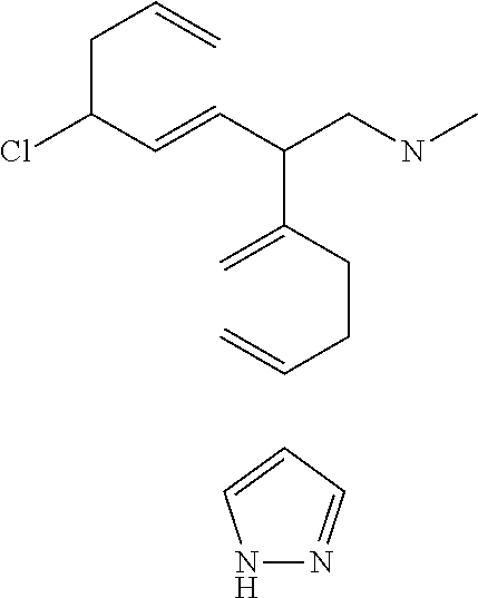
C(C(C=CC(CNC)C(=C)CCC=C)Cl)C=C.C1=CNN=C1
